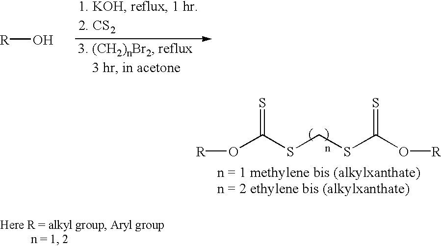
[R]OC(SCSC(O[R])=S)=S.[R]O
